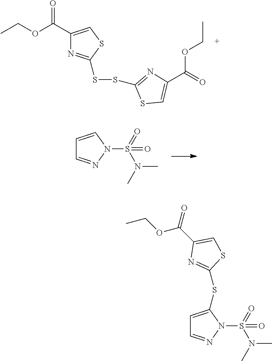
C1(C(OCC)=O)=CSC(SSC2=NC(C(OCC)=O)=CS2)=N1.C1=CN(S(N(C)C)(=O)=O)N=C1.C1=C(SC2=NC(C(OCC)=O)=CS2)N(S(N(C)C)(=O)=O)N=C1
